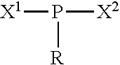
P([R])([X1])[X2]
